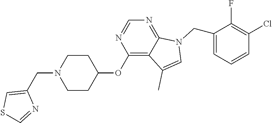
C1CC(OC2=C3C(=NC=N2)N(CC2=CC=CC(Cl)=C2F)C=C3C)CCN1CC1=CSC=N1
